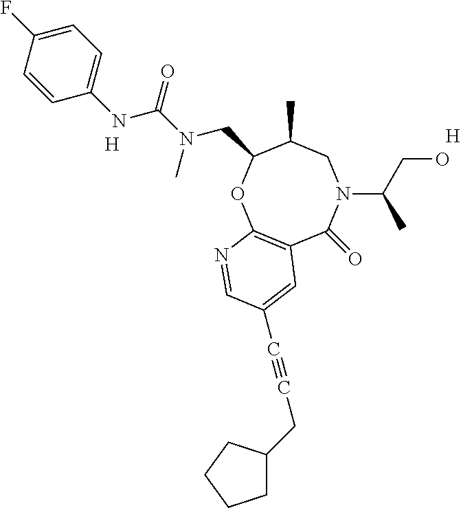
[H].[H].C12=C(OC(CN(C(=O)NC3=CC=C(F)C=C3)C)C(C)CN(C(CO)C)C1=O)N=CC(C#CCC1CCCC1)=C2
